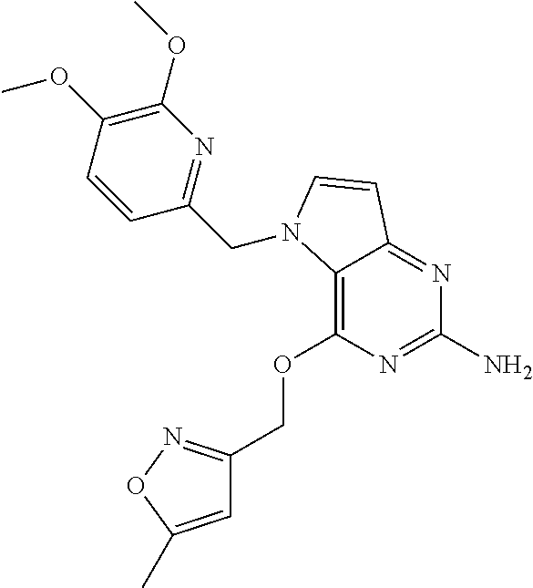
C12=C(OCC3=NOC(C)=C3)N=C(N)N=C1C=CN2CC1=NC(OC)=C(OC)C=C1
